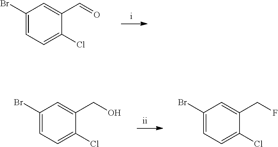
BrC1=CC=C(Cl)C(C=O)=C1.BrC1=CC=C(Cl)C(CO)=C1.BrC1=CC=C(Cl)C(CF)=C1
